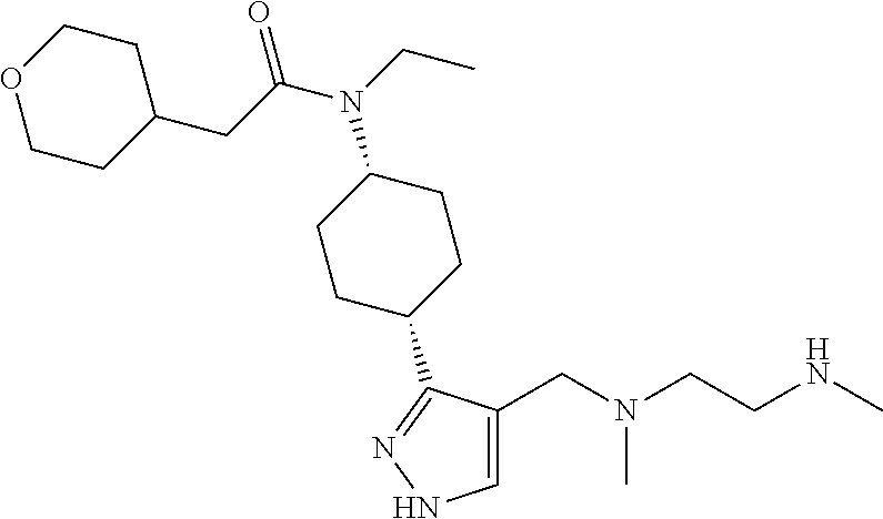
C1=C(CN(CCNC)C)C(C2CCC(N(C(CC3CCOCC3)=O)CC)CC2)=NN1
